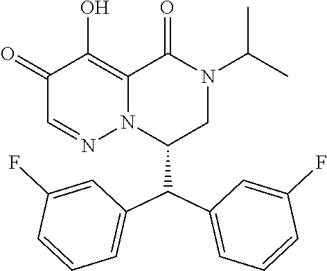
C1(=O)C=NN2C(=C1O)C(=O)N(C(C)C)CC2C(C1=CC=CC(F)=C1)C1=CC=CC(F)=C1
